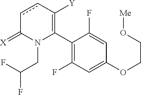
C1(C2=C([Y])ccC(=[X])N2CC(F)F)=C(F)C=C(OCCO[Me])C=C1F
